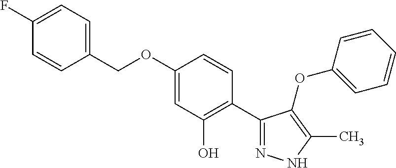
C1=C(COC2=CC(O)=C(C3=NNC(C)=C3OC3=CC=CC=C3)C=C2)C=CC(F)=C1
